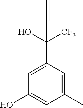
C1=C(C(O)([CF3])C#C)C=C(C)C=C1O
